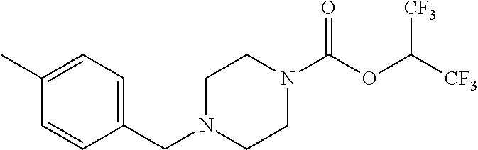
C1(C)=CC=C(CN2CCN(C(OC([CF3])[CF3])=O)CC2)C=C1
